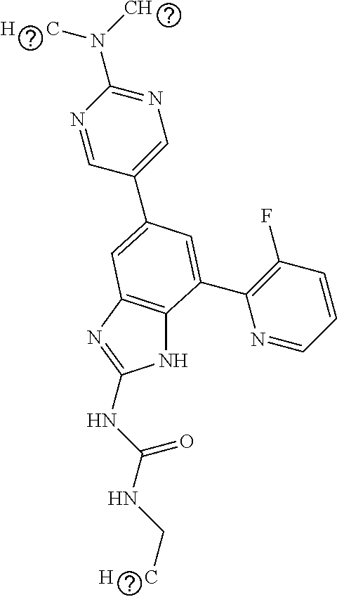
N1C2=C(N=C1NC(NC[H      C])=O)C=C(C1=CN=C(N([H      C])C)N=C1)C=C2C1=C(F)C=CC=N1
